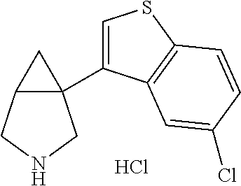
Cl.C12(C3=CSC4=C3C=C(Cl)C=C4)C(CNC1)C2
